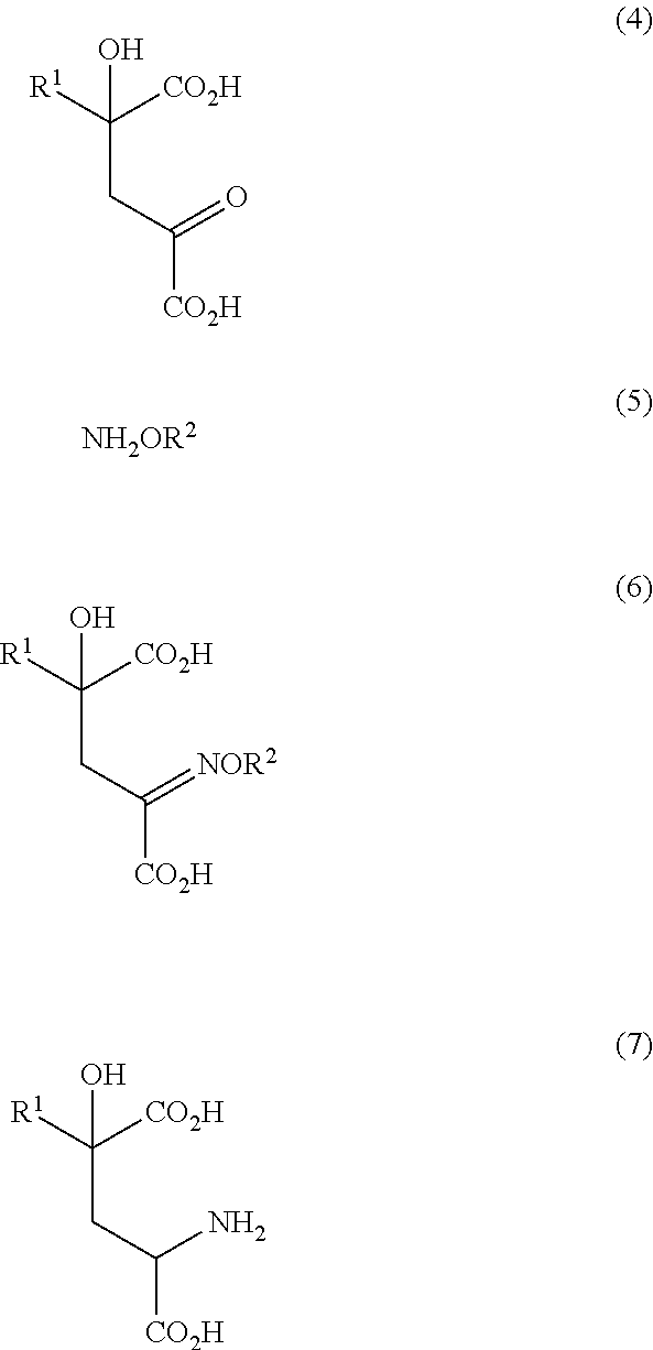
C(C([R1])([CO2H])O)C([CO2H])=O.[NH2OR2].C(C([R1])([CO2H])O)C([CO2H])=[NOR2].C(C([R1])([CO2H])O)C([CO2H])N
